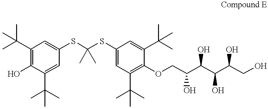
C1(C(C)(C)C)=C(O)C(C(C)(C)C)=CC(SC(SC2=CC(C(C)(C)C)=C(OCC(C(C(C(CO)O)O)O)O)C(C(C)(C)C)=C2)(C)C)=C1
